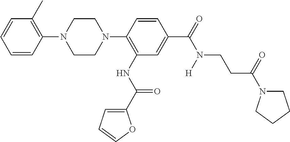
C1CN(C2=C(NC(C3=CC=CO3)=O)C=C(C(=O)N(CCC(=O)N3CCCC3)[H])C=C2)CCN1C1=C(C)C=CC=C1
